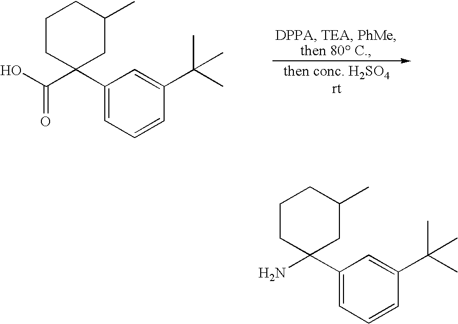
O=C(C1(C2=CC=CC(C(C)(C)C)=C2)CC(C)CCC1)O.NC1(C2=CC=CC(C(C)(C)C)=C2)CC(C)CCC1
